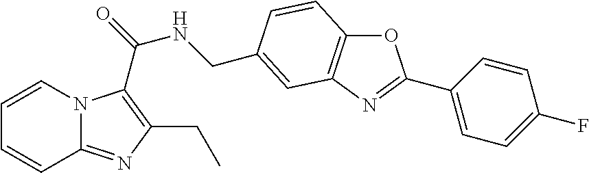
C1=CN2C(=NC(CC)=C2C(=O)NCC2=CC3=C(OC(C4=CC=C(F)C=C4)=N3)C=C2)C=C1
